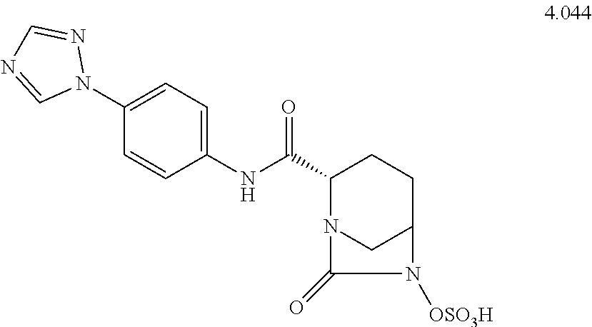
C1(NC(C2N3CC(CC2)N([OSO3H])C3=O)=O)=CC=C(N2N=CN=C2)C=C1
